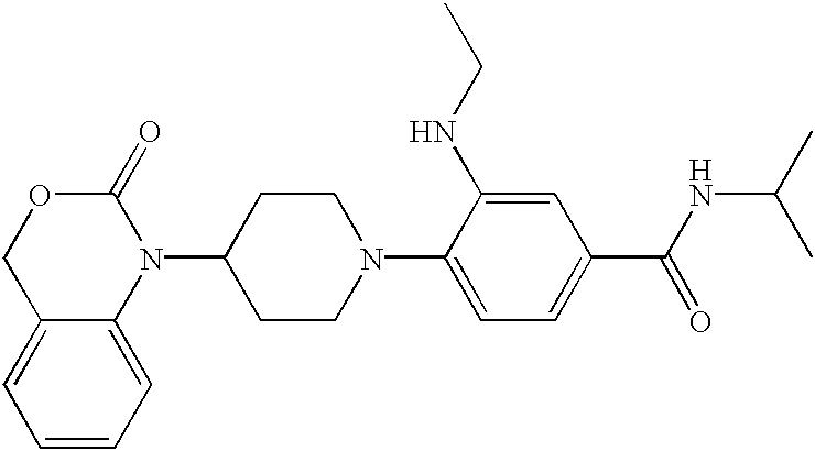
C12=CC=CC=C1N(C1CCN(C3=CC=C(C(=O)NC(C)C)C=C3NCC)CC1)C(=O)OC2
